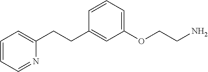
C1=CC=C(OCCN)C=C1CCC1=CC=CC=N1
